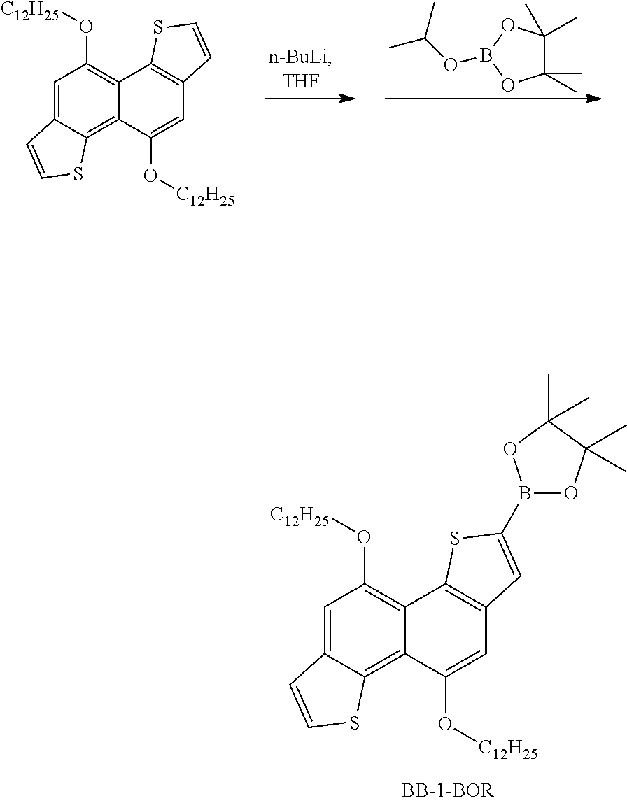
C1=C2C(=C3C(=C1O[C12H25])C1=C(C=C3O[C12H25])C=C(B3OC(C)(C)C(C)(C)O3)S1)SC=C2.C1(C)(C)C(C)(C)OB(OC(C)C)O1.C1=C2C(=C3C(=C1O[C12H25])C1=C(C=C3O[C12H25])C=CS1)SC=C2
